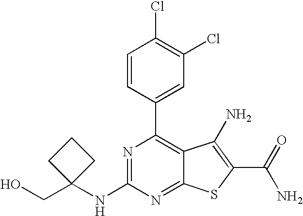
C1(C2=CC(Cl)=C(Cl)C=C2)=C2C(=NC(NC3(CO)CCC3)=N1)SC(C(N)=O)=C2N
